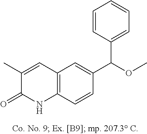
C1(C)=CC2=C(C=CC(C(OC)C3=CC=CC=C3)=C2)NC1=O
